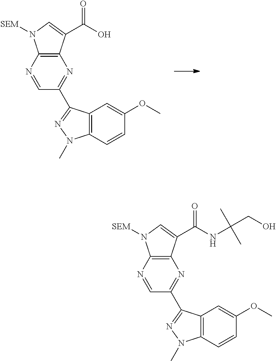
N1=CC(C2=NN(C)C3=C2C=C(OC)C=C3)=NC2=C1N([SEM])C=C2C(O)=O.N1=CC(C2=NN(C)C3=C2C=C(OC)C=C3)=NC2=C1N([SEM])C=C2C(NC(CO)(C)C)=O
